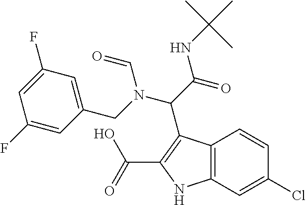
C12=C(C=C(Cl)C=C1)NC(C(O)=O)=C2C(C(=O)NC(C)(C)C)N(C=O)CC1=CC(F)=CC(F)=C1
